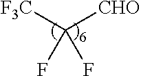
[F3C]C([CHO])(F)F
